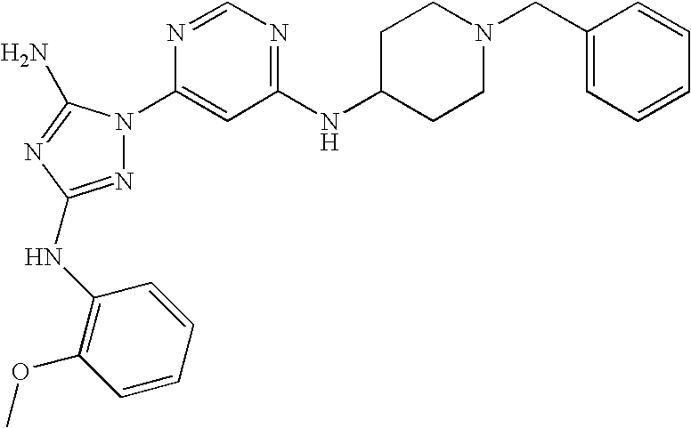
N1=C(NC2=C(OC)C=CC=C2)N=C(N)N1C1=CC(NC2CCN(CC3=CC=CC=C3)CC2)=NC=N1
